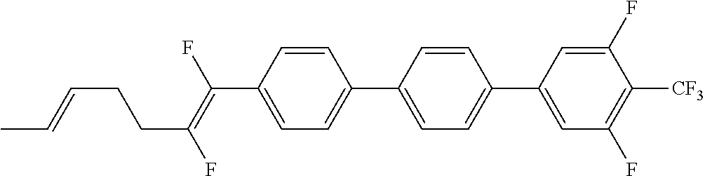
C1=CC(C(=C(F)CCC=CC)F)=CC=C1C1=CC=C(C2=CC(F)=C([CF3])C(F)=C2)C=C1
